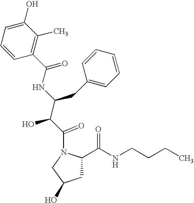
C1=CC(C(=O)NC(C(C(=O)N2CC(O)CC2C(NCCCC)=O)O)CC2=CC=CC=C2)=C(C)C(O)=C1
